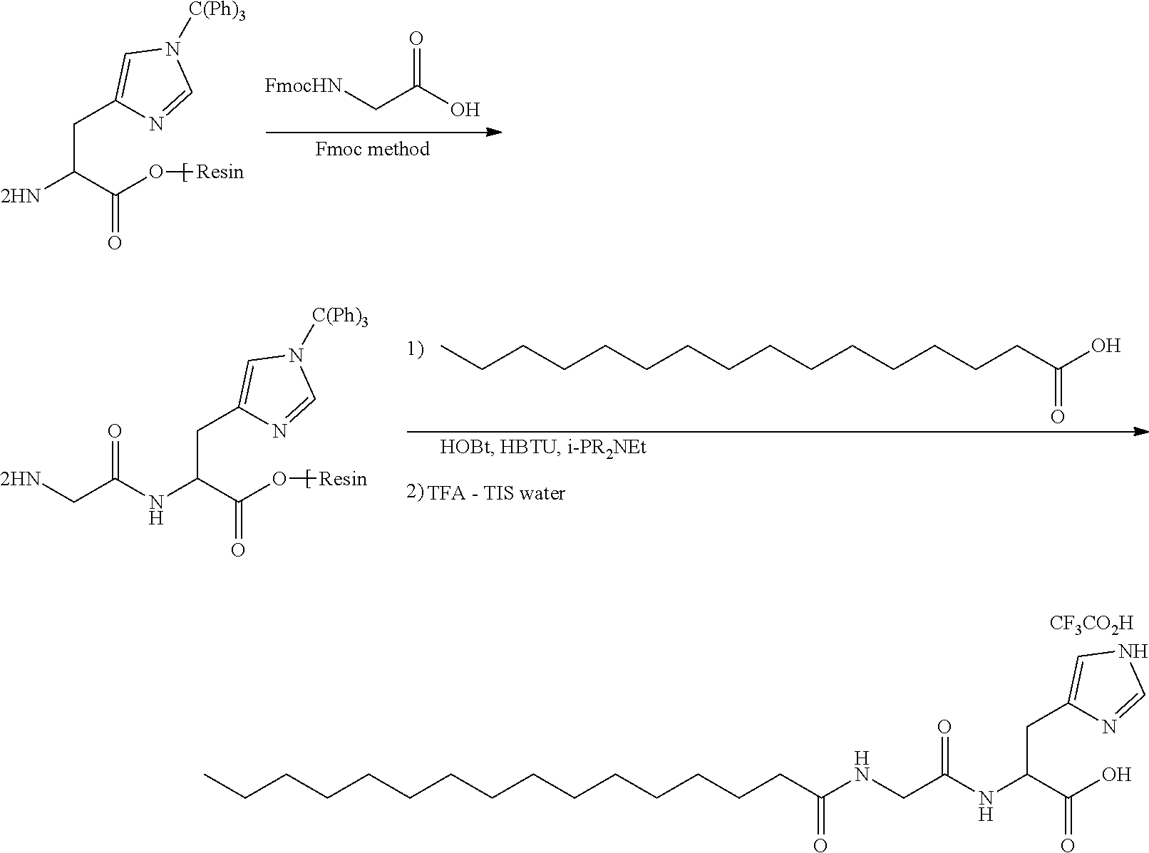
CCCCCCCCCCCCCCCC(NCC(NC(C(O)=O)CC1=CNC=N1)=O)=O.[CF3CO2H].C(C(C(O[Resin])=O)[2HN])C1=CN([C(Ph)3])C=N1.[FmocHN]CC(O)=O.C(C(C(O[Resin])=O)NC(C[2HN])=O)C1=CN([C(Ph)3])C=N1.[TFA - TIS water].CCCCCCCCCCCCCCCC(O)=O
